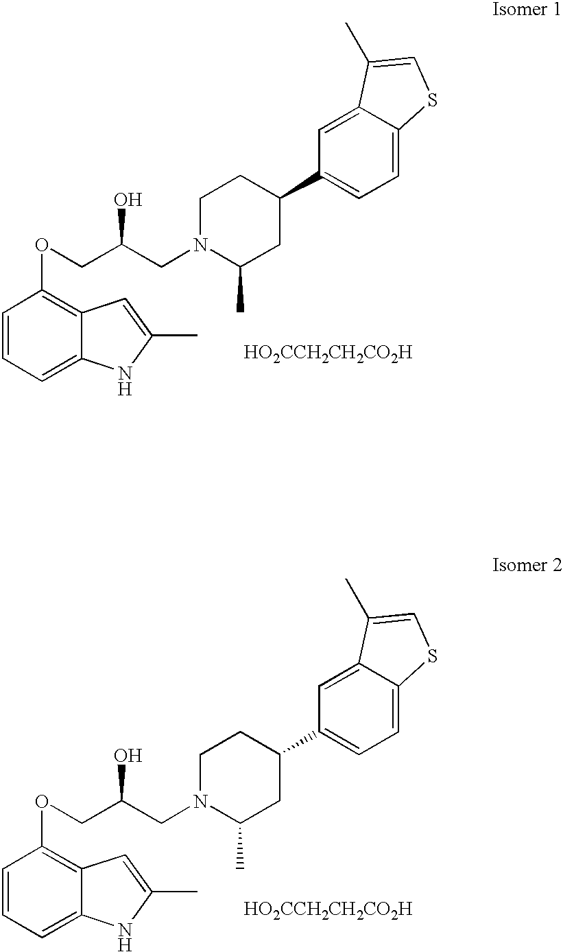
C1=CC=C2C(=C1OCC(CN1C(C)CC(C3=CC=C4C(=C3)C(C)=CS4)CC1)O)C=C(C)N2.[HO2CCH2CH2CO2H].C1=CC=C2C(=C1OCC(CN1C(C)CC(C3=CC=C4C(=C3)C(C)=CS4)CC1)O)C=C(C)N2.[HO2CCH2CH2CO2H]
